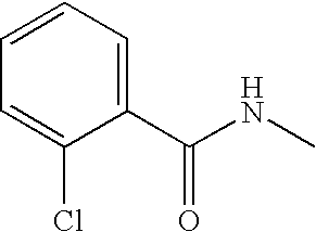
C1=CC=C(C(NC)=O)C(Cl)=C1
